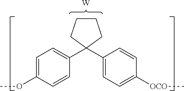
C1=C(OC)C=CC(C2(C3=CC=C([OCO]C)C=C3)CCCC2)=C1.[W]
